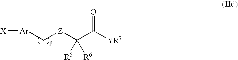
[X][Ar]C[Z]C(C([YR7])=O)([R5])[R6]
